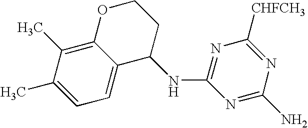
C1(C)=CC=C2C(=C1C)OCCC2NC1=NC([CHFCH3])=NC(N)=N1
